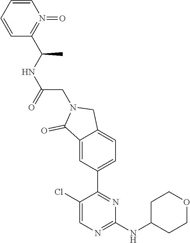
C1(NC2CCOCC2)=NC=C(Cl)C(C2=CC=C3C(=C2)C(=O)N(CC(=O)NC(C)C2=N(=O)C=CC=C2)C3)=N1
